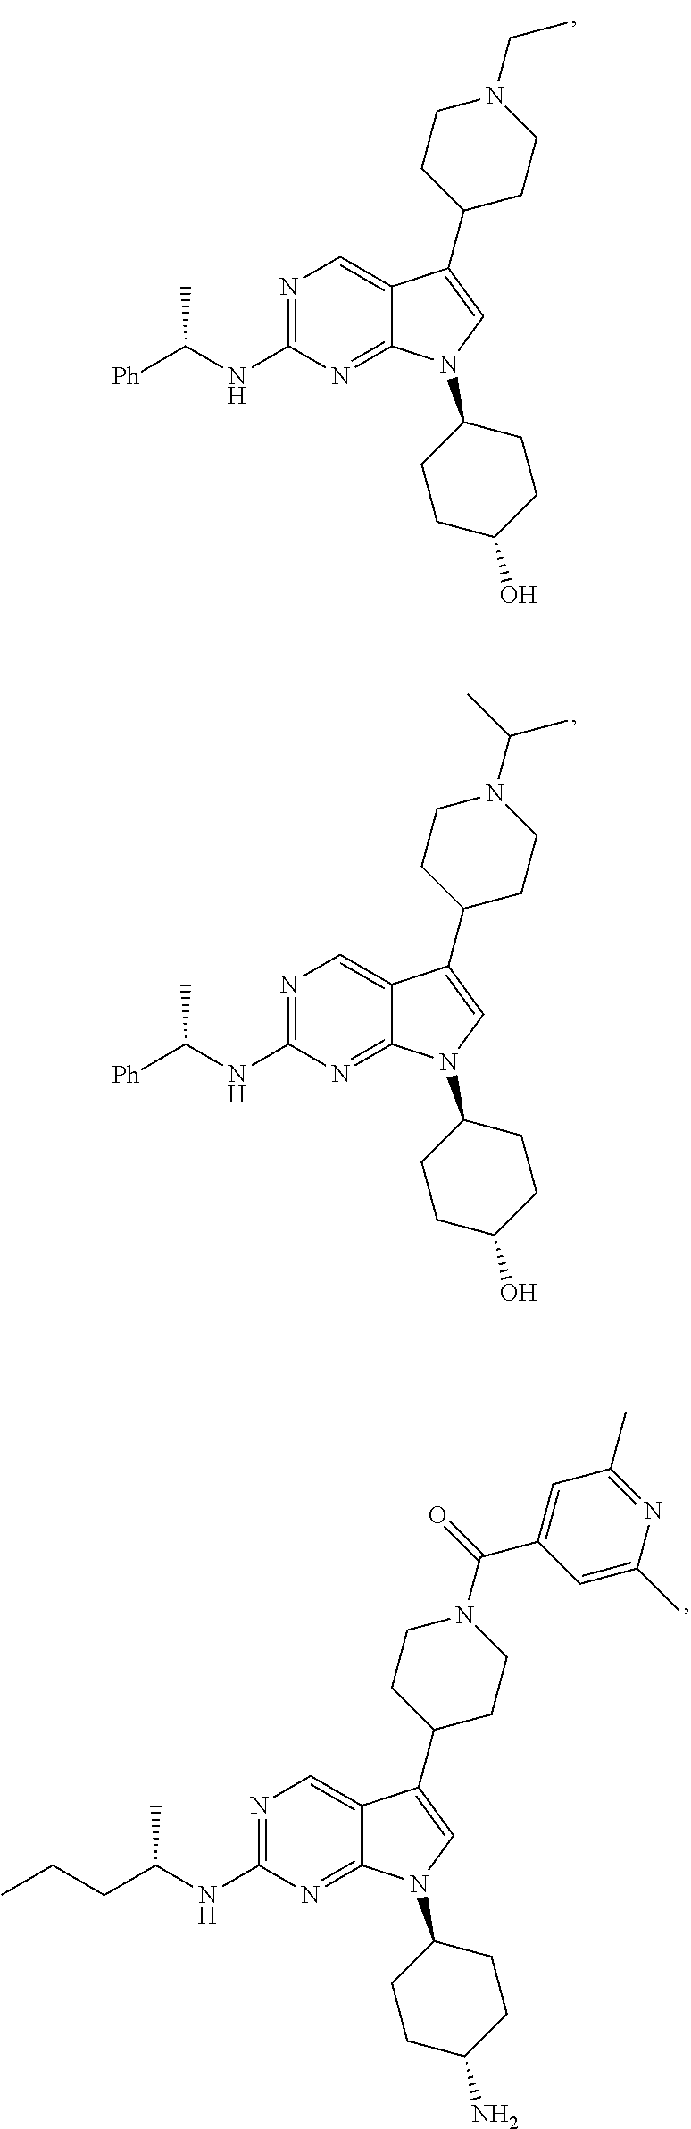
N1=C(NC([Ph])C)N=C2C(=C1)C(C1CCN(C(C)C)CC1)=CN2C1CCC(O)CC1.N1=C(NC([Ph])C)N=C2C(=C1)C(C1CCN(CC)CC1)=CN2C1CCC(O)CC1.N1=C(NC(CCC)C)N=C2C(=C1)C(C1CCN(C(C3=CC(C)=NC(C)=C3)=O)CC1)=CN2C1CCC(N)CC1
